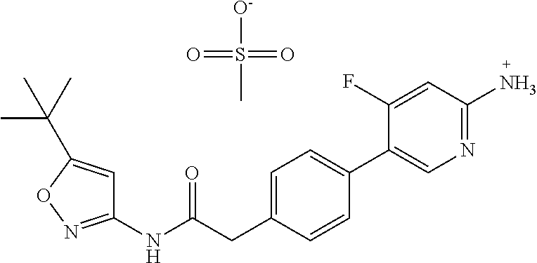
C1=C(CC(NC2=NOC(C(C)(C)C)=C2)=O)C=CC(C2=CN=C(N)C=C2F)=C1.S(C)([O-])(=O)=O
